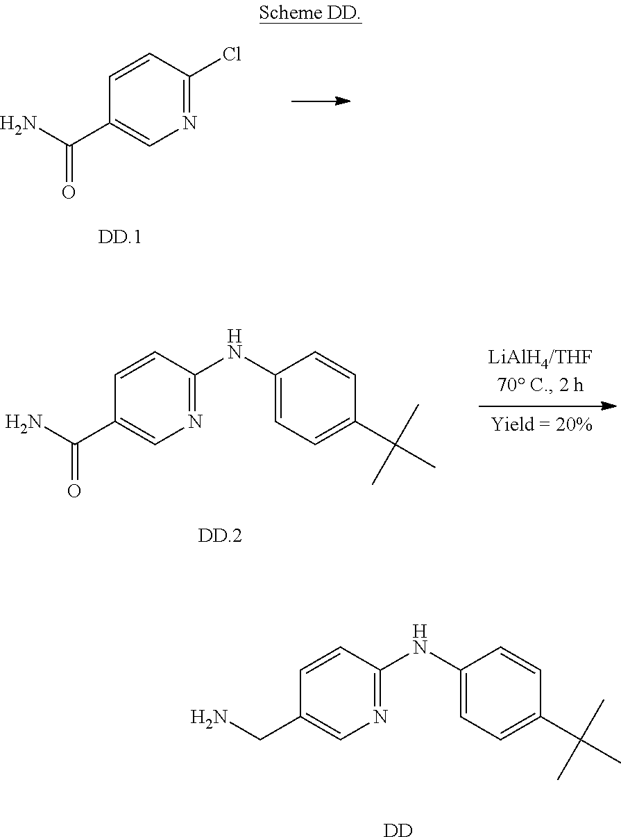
N1=C(Cl)C=CC(C(N)=O)=C1.N1=C(NC2=CC=C(C(C)(C)C)C=C2)C=CC(C(N)=O)=C1.N1=C(NC2=CC=C(C(C)(C)C)C=C2)C=CC(CN)=C1.[DD]
